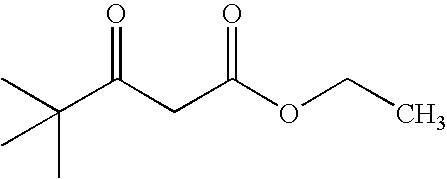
C(C(CC(OCC)=O)=O)(C)(C)C
